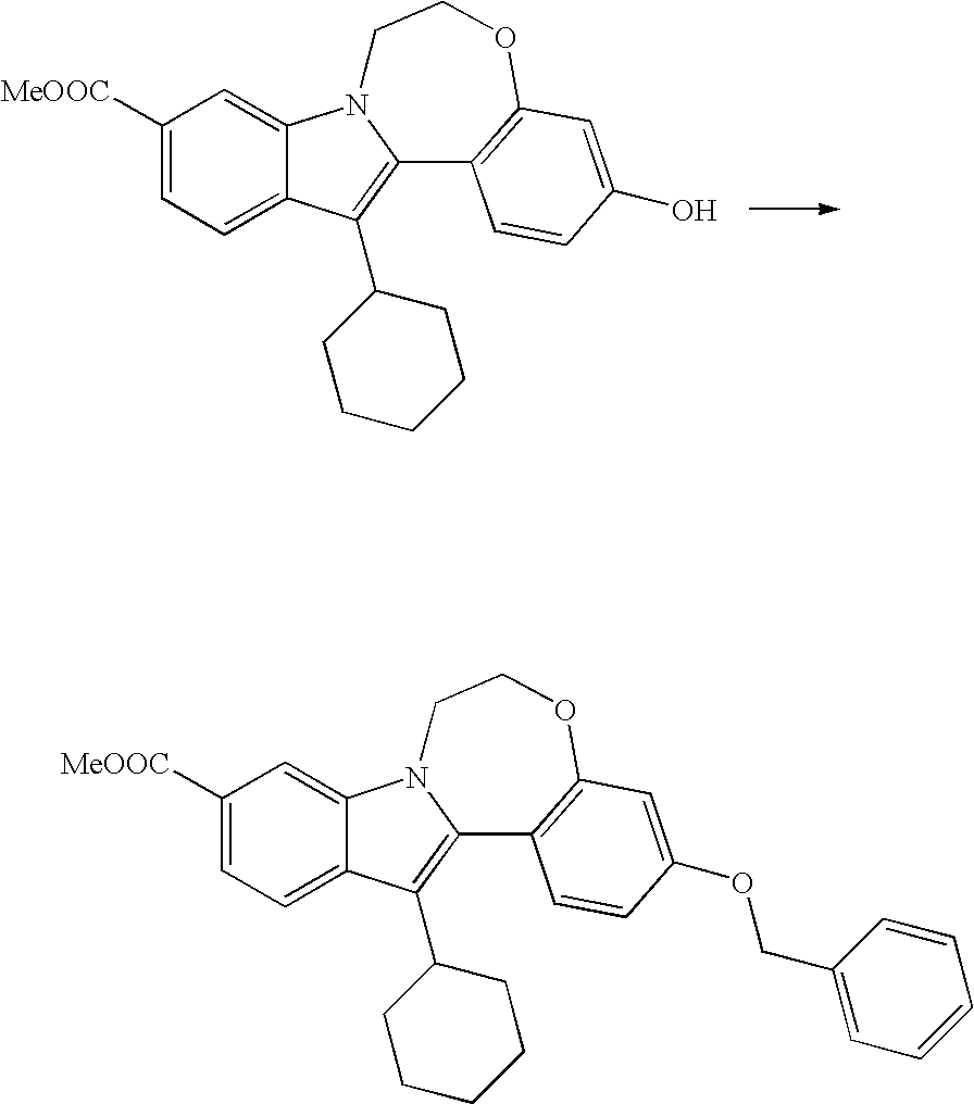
C1([MeOOC])=CC=C2C(=C1)N1C(=C2C2CCCCC2)C2=C(OCC1)C=C(O)C=C2.C1([MeOOC])=CC=C2C(=C1)N1C(=C2C2CCCCC2)C2=C(OCC1)C=C(OCC1=CC=CC=C1)C=C2
